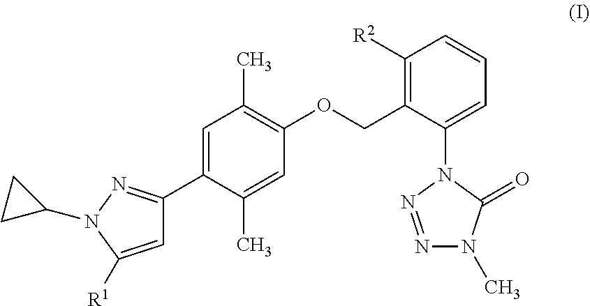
C1C(N2N=C(C3=CC(C)=C(OCC4=C([R2])C=CC=C4N4N=NN(C)C4=O)C=C3C)C=C2[R1])C1
